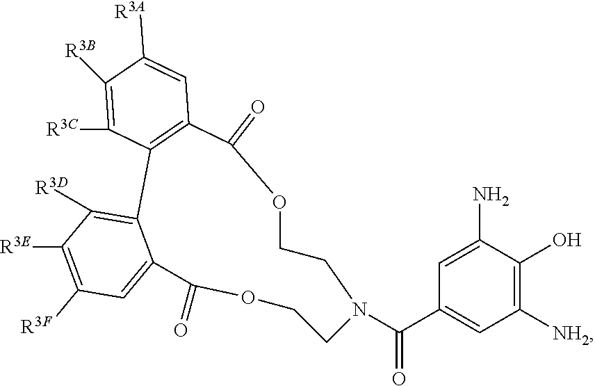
O1C(=O)C2=C(C3=C([R3D])C([R3E])=C([R3F])C=C3C(=O)OCCN(C(C3=CC([NH2])=C(O)C(N)=C3)=O)CC1)C([R3C])=C([R3B])C([R3A])=C2
